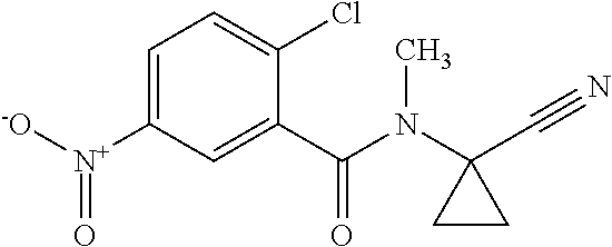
C1(N(C(C2=CC([N+]([-O])=O)=CC=C2Cl)=O)C)(C#N)CC1
